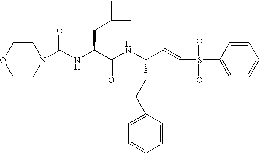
C1CN(C(NC(C(NC(C=CS(=O)(=O)C2=CC=CC=C2)CCC2=CC=CC=C2)=O)CC(C)C)=O)CCO1
